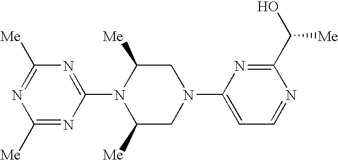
C1(N2C([Me])CN(C3=CC=NC(C(O)[Me])=N3)CC2[Me])=NC([Me])=NC([Me])=N1
